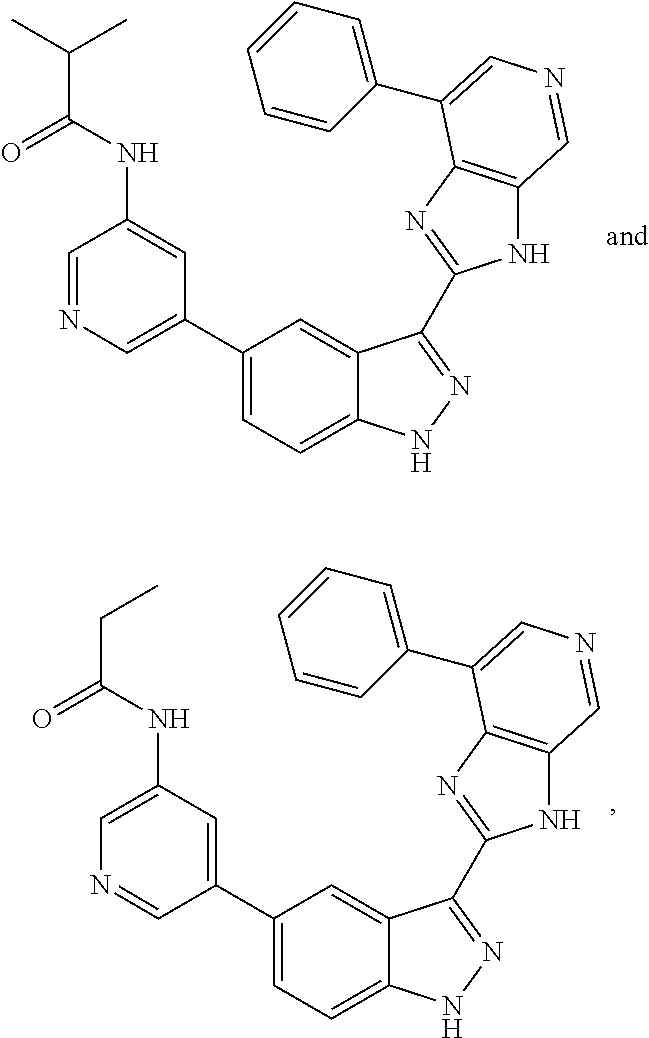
C1(C2=CN=CC(NC(C(C)C)=O)=C2)=CC=C2C(=C1)C(C1=NC3=C(N1)C=NC=C3C1=CC=CC=C1)=NN2.C1(C2=CC(NC(CC)=O)=CN=C2)=CC=C2C(=C1)C(C1=NC3=C(N1)C=NC=C3C1=CC=CC=C1)=NN2
